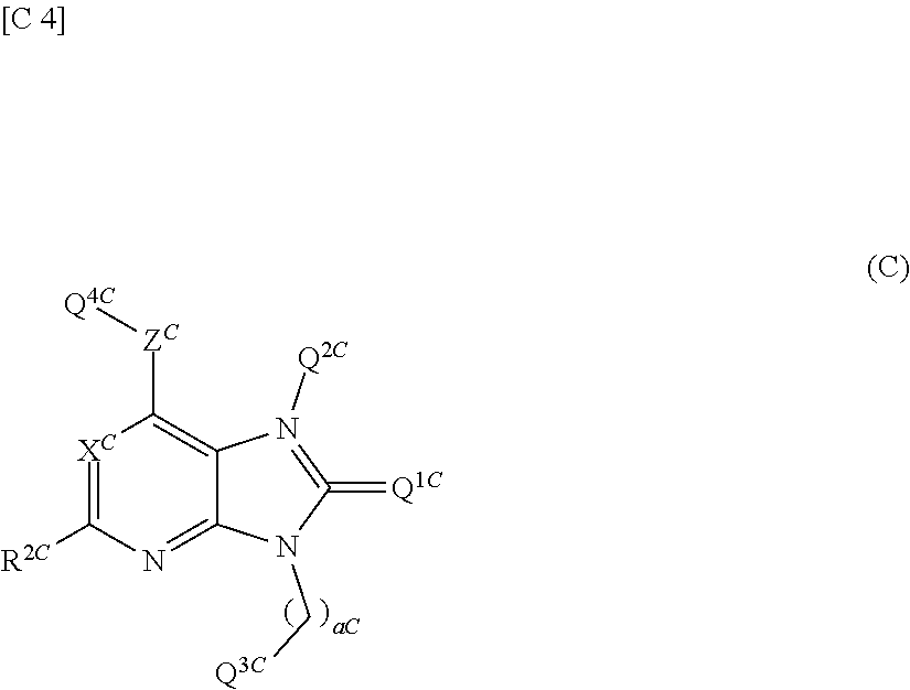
[XC]1=C([R2C])N=C2C(=C1[ZC][Q4C])N([Q2C])=C(=[Q1C])N2C[Q3C]
